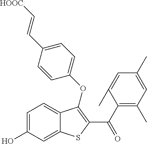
C1=C(O)C=C2C(=C1)C(OC1=CC=C(C=C[HOOC])C=C1)=C(C(C1=C(C)C=C(C)C=C1C)=O)S2
